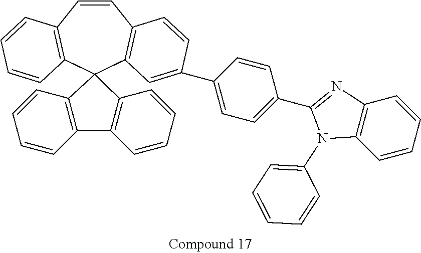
C1=CC2=C(C=C(C3=CC=C(C4=NC5=C(N4C4=CC=CC=C4)C=CC=C5)C=C3)C=C2)C2(C3=C1C=CC=C3)C1=C(C3=C2C=CC=C3)C=CC=C1
